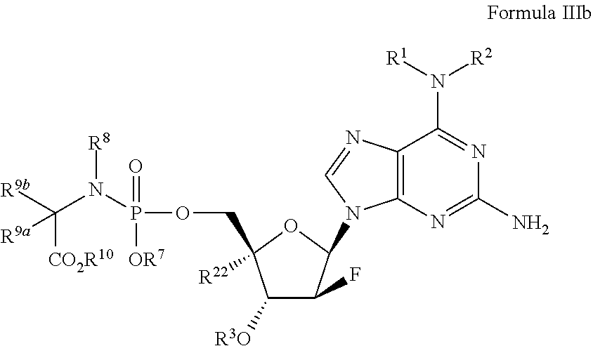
C1([R3O])C(F)C(N2C3=C(C(N([R1])[R2])=NC(N)=N3)N=C2)OC1([R22])COP(N(C([R9b])([CO2R10])[R9a])[R8])(=O)[OR7]
